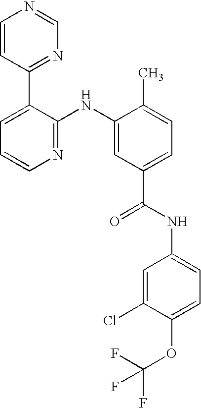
C1=CC(C2=CC=CN=C2NC2=CC(C(NC3=CC=C(OC(F)(F)F)C(Cl)=C3)=O)=CC=C2C)=NC=N1
